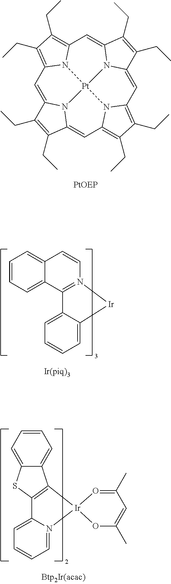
C1=C2N3C(=CC4=C(CC)C(CC)=C5C=C6N7C(=CC8=C(CC)C(CC)=C1N8[Pt]73N54)C(CC)=C6CC)C(CC)=C2CC.C1=CC=C2C(=C1)C=CN1=C2C2=CC=CC=C2[Ir]1.C12=CC=CC=C1SC1=C2[Ir]2(N3=CC=CC=C13)OC(C)=CC(C)=O2
